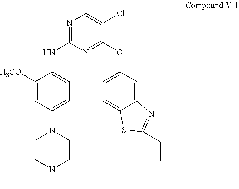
C1([H3CO])=CC(N2CCN(C)CC2)=CC=C1NC1=NC=C(Cl)C(OC2=CC=C3C(=C2)N=C(C=C)S3)=N1
